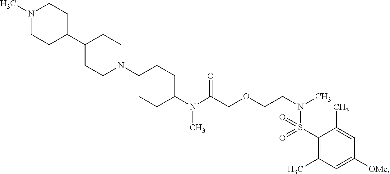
C1(N(C(COCCN(C)S(C2=C(C)C=C([OMe])C=C2C)(=O)=O)=O)C)CCC(N2CCC(C3CCN(C)CC3)CC2)CC1
